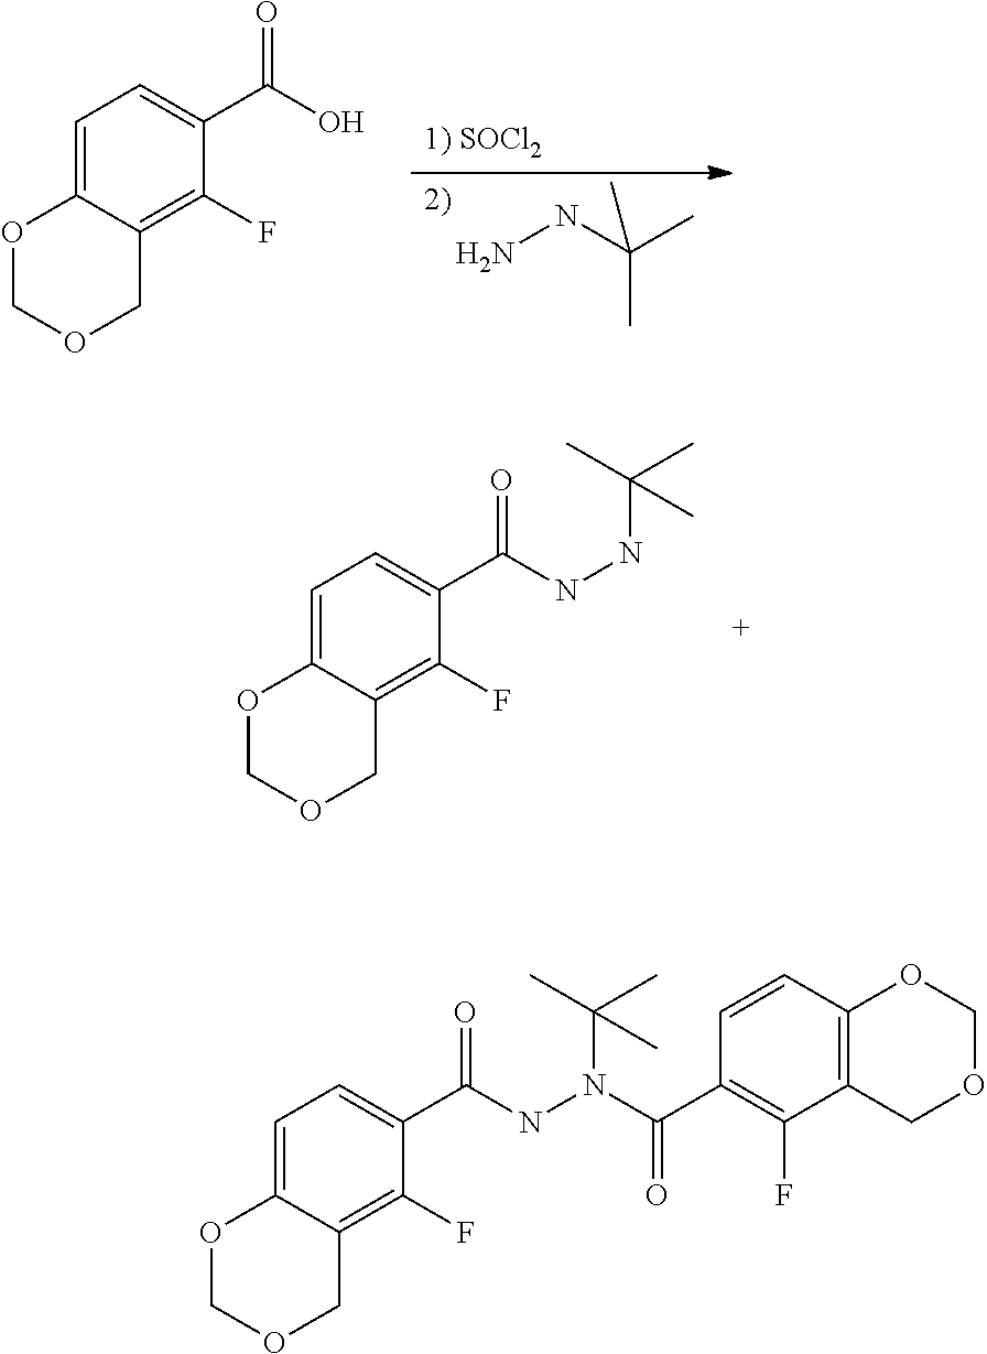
C1=C2C(=C(F)C(C(O)=O)=C1)COCO2.NNC(C)(C)C.C1=C2C(=C(F)C(C(NNC(C)(C)C)=O)=C1)COCO2.C1=C2C(=C(F)C(C(NN(C(C)(C)C)C(C3=C(F)C4=C(C=C3)OCOC4)=O)=O)=C1)COCO2
